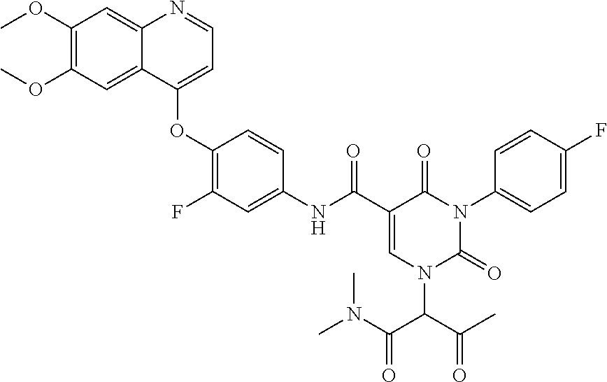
C1(OC)=C(OC)C=C2C(=C1)N=CC=C2OC1=C(F)C=C(NC(=O)C2=CN(C(C(=O)N(C)C)C(C)=O)C(=O)N(C3=CC=C(F)C=C3)C2=O)C=C1
